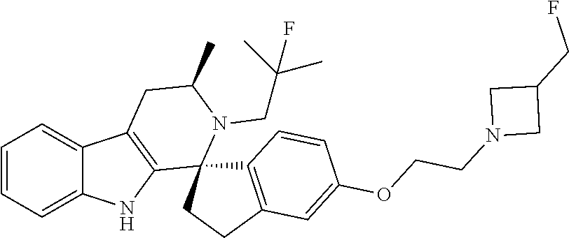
C1=CC=C2C(=C1)C1=C(N2)C2(N(CC(C)(C)F)C(C)C1)C1=C(CC2)C=C(OCCN2CC(CF)C2)C=C1
